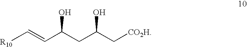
C(C(CC(C[CO2H])O)O)=C[R10]
